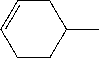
C1CC(C)CC=C1
